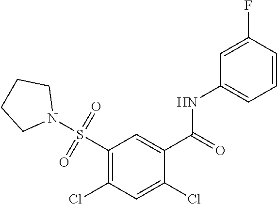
C1(S(=O)(=O)N2CCCC2)=C(Cl)C=C(Cl)C(C(=O)NC2=CC=CC(F)=C2)=C1
